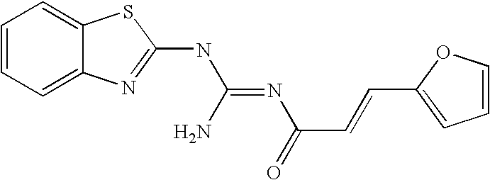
C12=CC=CC=C1N=C(NC(=NC(C=CC1=CC=CO1)=O)N)S2
